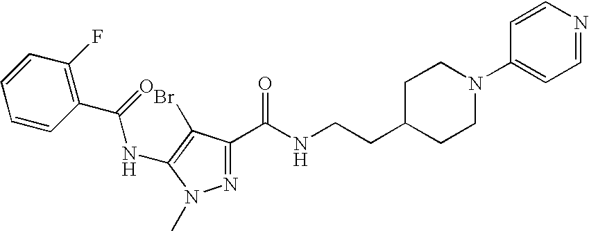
C1(C(=O)NC2=C(Br)C(C(NCCC3CCN(C4=CC=NC=C4)CC3)=O)=NN2C)=C(F)C=CC=C1
